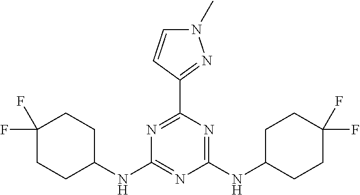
N1=C(C2=NN(C)C=C2)N=C(NC2CCC(F)(F)CC2)N=C1NC1CCC(F)(F)CC1
